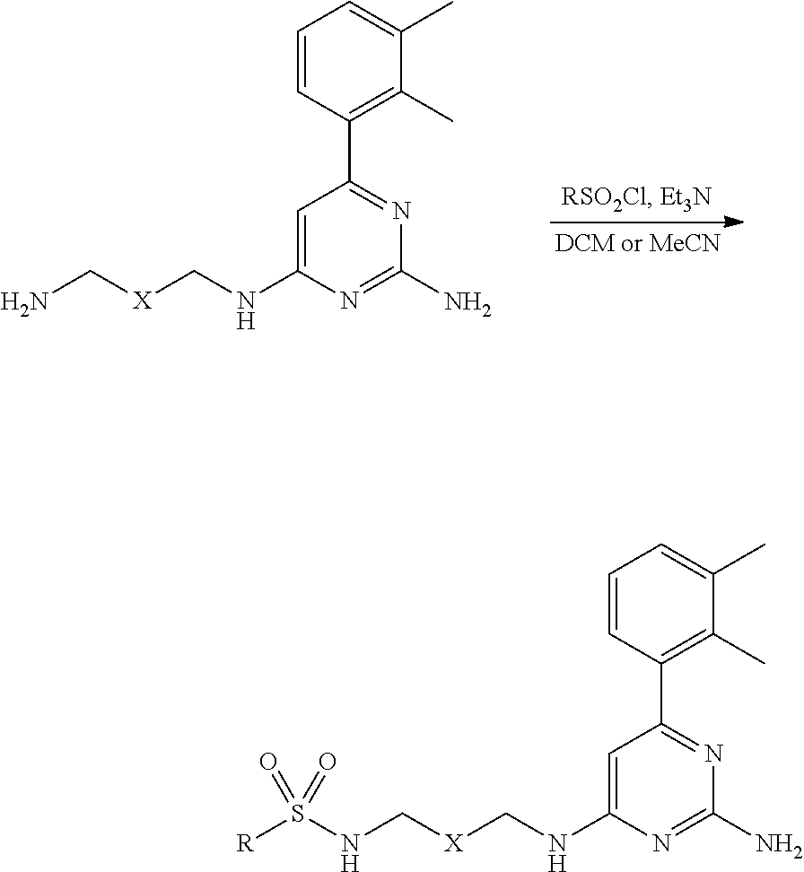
C1=C(NC[X]CN)N=C(N)N=C1C1=C(C)C(C)=CC=C1.C1=C(NC[X]CNS([R])(=O)=O)N=C(N)N=C1C1=C(C)C(C)=CC=C1
